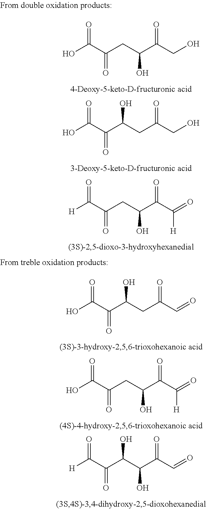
OC(C(CC(C(CO)=O)O)=O)=O.OC(C(C(CC(CO)=O)O)=O)=O.[H]C(C(CC(C(C(=O)[H])=O)O)=O)=O.OC(C(C(CC(C=O)=O)O)=O)=O.OC(C(CC(C(C(=O)[H])=O)O)=O)=O.[H]C(C(C(C(C(C=O)=O)O)O)=O)=O
